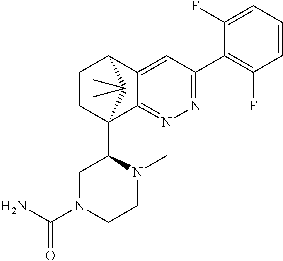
C1(F)=CC=CC(F)=C1C1=NN=C2C(=C1)C1CCC2(C2CN(C(N)=O)CCN2C)C1(C)C
